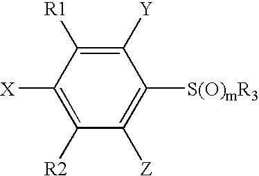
C1([Y])=C([R1])C([X])=C([R2])C([Z])=C1[S(O)mR3]
